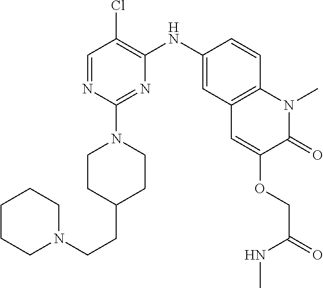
C1=NC(N2CCC(CCN3CCCCC3)CC2)=NC(NC2=CC3=C(C=C2)N(C)C(=O)C(OCC(NC)=O)=C3)=C1Cl
